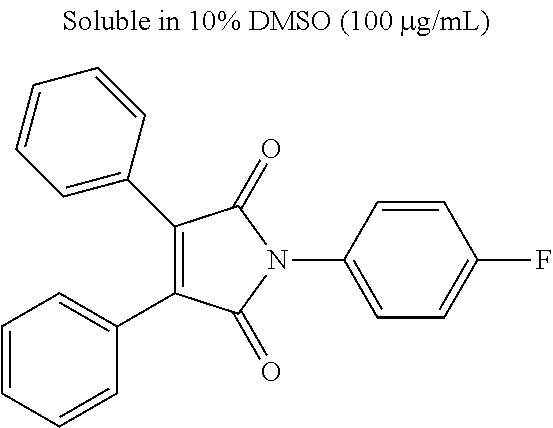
C1(C2=CC=CC=C2)=C(C2=CC=CC=C2)C(=O)N(C2=CC=C(F)C=C2)C1=O
